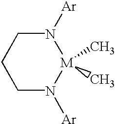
C1CN([Ar])[M](C)(C)N([Ar])C1
